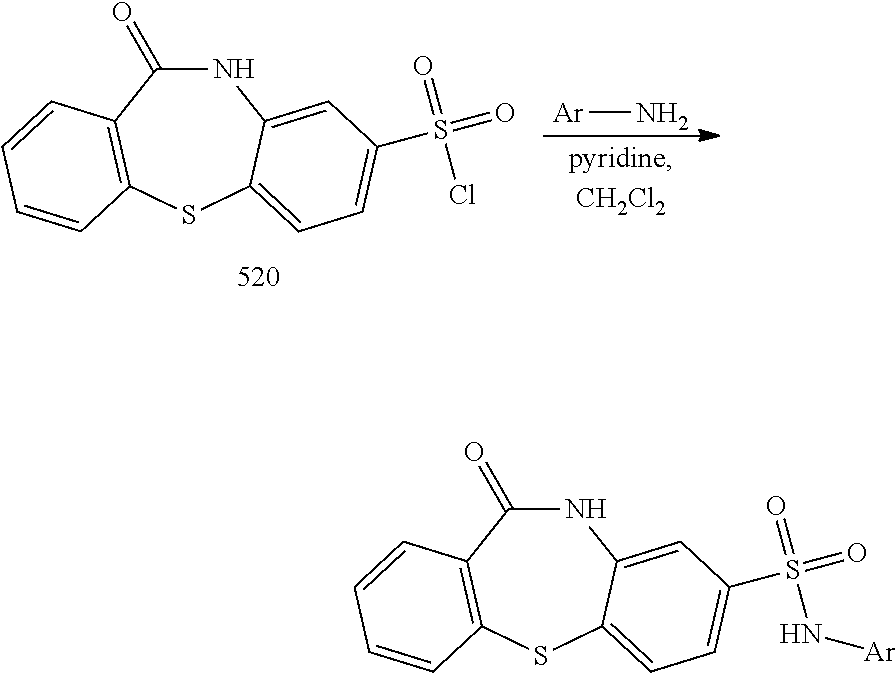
N1C(=O)C2=C(SC3=CC=C(S(=O)(=O)N[Ar])C=C13)C=CC=C2.N1C(=O)C2=C(SC3=CC=C(S(=O)(=O)Cl)C=C13)C=CC=C2.[Ar]N
